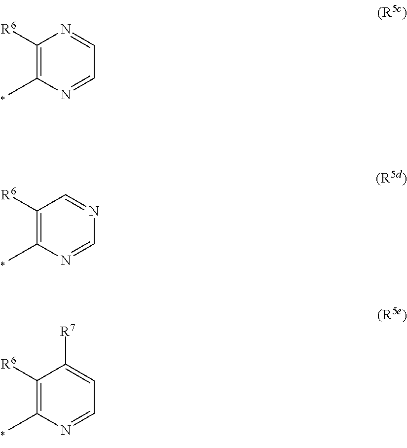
C1([R6])=C(C)N=CC=N1.C1([R6])=C(C)N=CN=C1.C1([R6])=C(C)N=CC=C1[R7]
